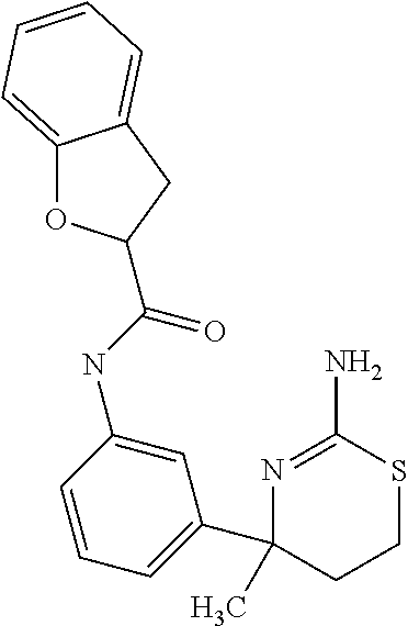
C1SC(N)=NC(C2=CC=CC(NC(=O)C3OC4=CC=CC=C4C3)=C2)(C)C1
